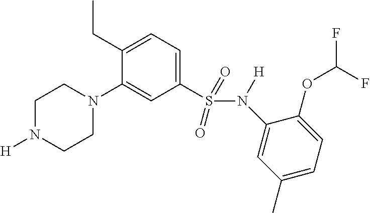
C1N([H])CCN(C2=CC(S(N(C3=CC(C)=CC=C3OC(F)F)[H])(=O)=O)=CC=C2CC)C1
